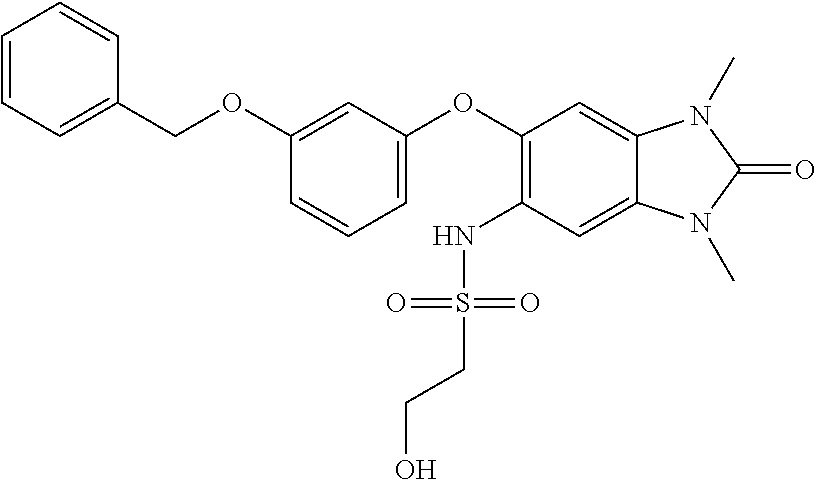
C1=CC=C(COC2=CC(OC3=C(NS(CCO)(=O)=O)C=C4C(=C3)N(C)C(=O)N4C)=CC=C2)C=C1
